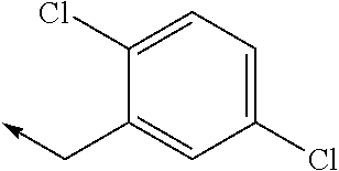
C1(Cl)=CC=C(Cl)C(C->C)=C1
